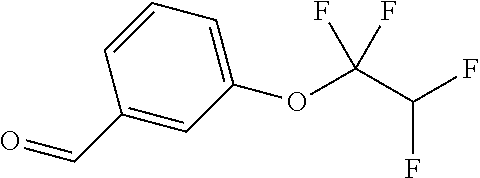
O=CC1=CC(OC(C(F)F)(F)F)=CC=C1
